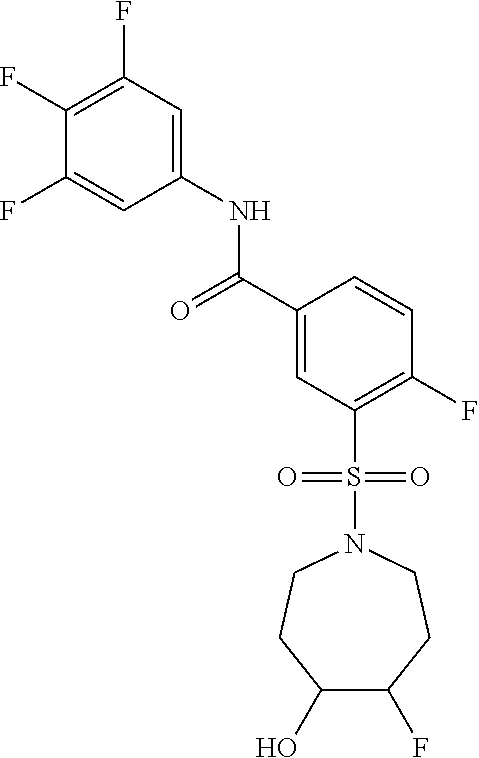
C1(F)=C(F)C=C(NC(=O)C2=CC(S(=O)(=O)N3CCC(O)C(F)CC3)=C(F)C=C2)C=C1F
